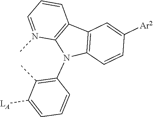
C1=CC2=C(N(C)=C1)N(C1=C(C)C([LA])=CC=C1)C1=C2C=C([Ar2])C=C1
